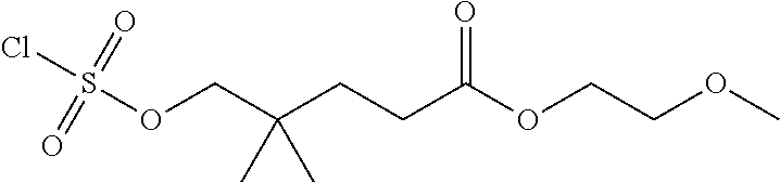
C(C(CCC(OCCOC)=O)(C)C)OS(Cl)(=O)=O
